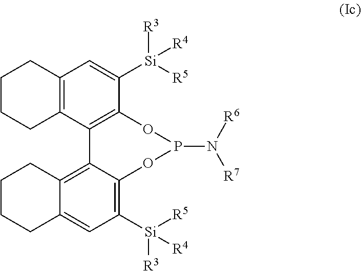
C12=C(C3=C(C([Si]([R4])([R3])[R5])=C1)OP(N([R7])[R6])OC1=C([Si]([R3])([R4])[R5])C=C4C(=C31)CCCC4)CCCC2
